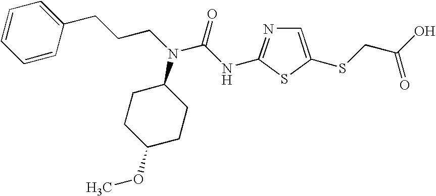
C1=C(SCC(O)=O)SC(NC(=O)N(C2CCC(OC)CC2)CCCC2=CC=CC=C2)=N1
